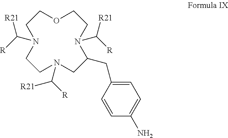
C1OCCN(C([R])[R21])CCN(C([R])[R21])CC(CC2=CC=C(N)C=C2)N(C([R])[R21])C1
